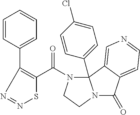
C1(=O)C2=CC=NC=C2C2(C3=CC=C(Cl)C=C3)N(C(C3=C(C4=CC=CC=C4)N=NS3)=O)CCN12
